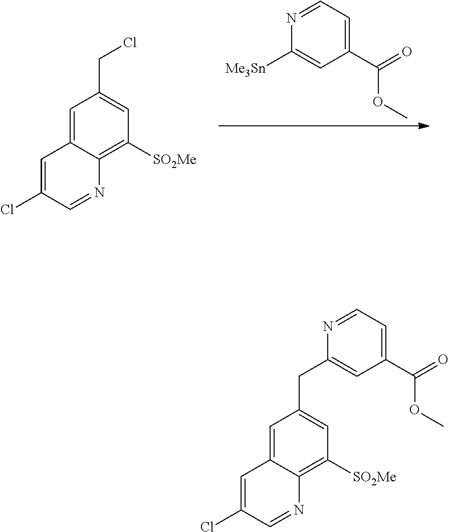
C1([Me3Sn])=CC(C(=O)OC)=CC=N1.C1=C2C(=C([SO2Me])C=C1CCl)N=CC(Cl)=C2.C1=C2C(=C([SO2Me])C=C1CC1=CC(C(=O)OC)=CC=N1)N=CC(Cl)=C2
